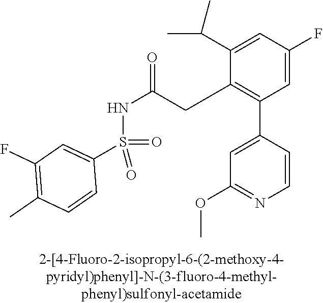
C1=C(F)C=C(C(C)C)C(CC(NS(C2=CC(F)=C(C)C=C2)(=O)=O)=O)=C1C1=CC(OC)=NC=C1
